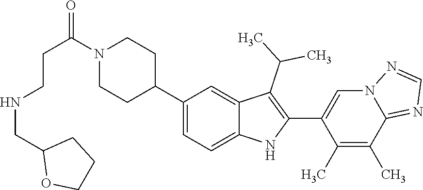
N1(C(CCNCC2OCCC2)=O)CCC(C2=CC=C3C(=C2)C(C(C)C)=C(C2=CN4C(=NC=N4)C(C)=C2C)N3)CC1
